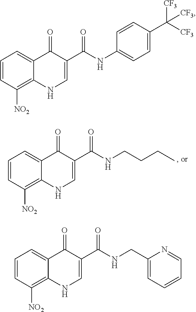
C1=CC([NO2])=C2C(=C1)C(=O)C(C(NCCCC)=O)=CN2.C1=CC([NO2])=C2C(=C1)C(=O)C(C(NC1=CC=C(C([CF3])([CF3])[CF3])C=C1)=O)=CN2.C1=CC([NO2])=C2C(=C1)C(=O)C(C(NCC1=CC=CC=N1)=O)=CN2
